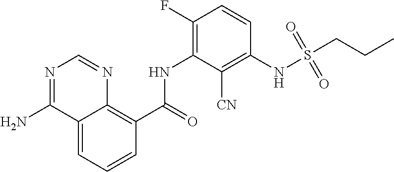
C12=CC=CC(C(=O)NC3=C(F)C=CC(NS(=O)(=O)CCC)=C3[CN])=C1N=CN=C2N
